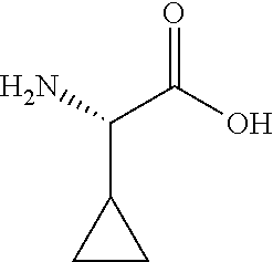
C(C1CC1)(N)C(O)=O
